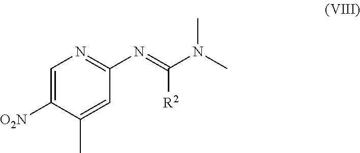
C1=C([O2N])C(C)=CC(N=C(N(C)C)[R2])=N1
